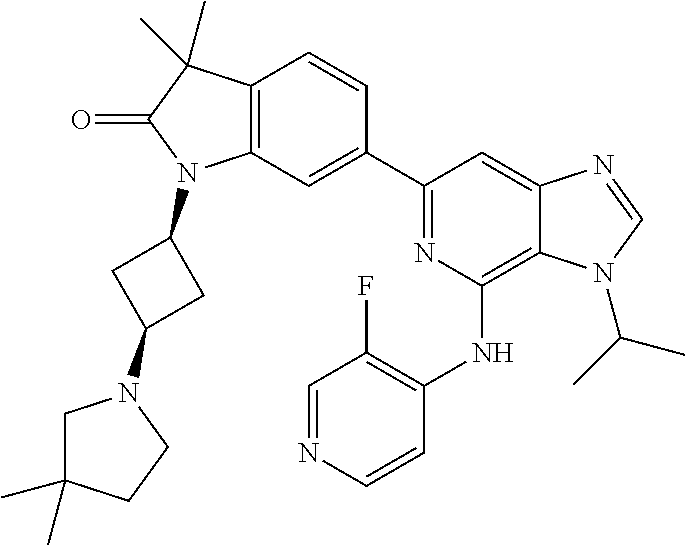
C12=C(C=C(C3=NC(NC4=C(F)C=NC=C4)=C4C(=C3)N=CN4C(C)C)C=C1)N(C1CC(N3CC(C)(C)CC3)C1)C(=O)C2(C)C
